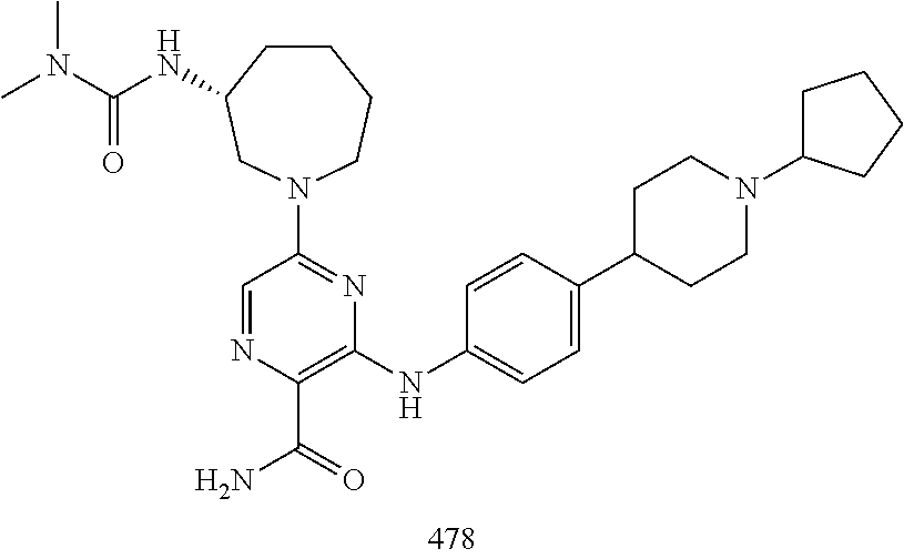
N1(C2=NC(NC3=CC=C(C4CCN(C5CCCC5)CC4)C=C3)=C(C(N)=O)N=C2)CCCCC(NC(N(C)C)=O)C1
